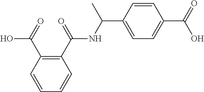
N(C(C1=C(C(O)=O)C=CC=C1)=O)C(C1=CC=C(C(O)=O)C=C1)C
